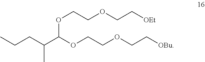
O(CCOCC[OEt])C(C(CCC)C)OCCOCC[OBu]
